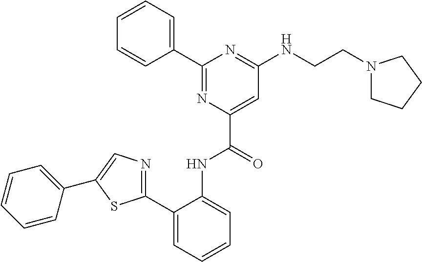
C1(NCCN2CCCC2)=NC(C2=CC=CC=C2)=NC(C(NC2=CC=CC=C2C2=NC=C(C3=CC=CC=C3)S2)=O)=C1
